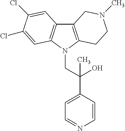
C12=C(N(CC(C3=CC=NC=C3)(O)C)C3=C1C=C(Cl)C(Cl)=C3)CCN(C)C2
